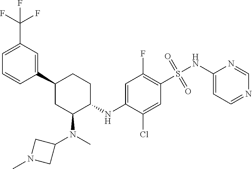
C1=CC(C2CC(N(C)C3CN(C)C3)C(NC3=CC(F)=C(S(=O)(=O)NC4=CC=NC=N4)C=C3Cl)CC2)=CC(C(F)(F)F)=C1
